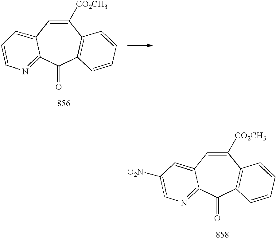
C1([CO2CH3])=CC2=CC([O2N])=CN=C2C(=O)C2=C1C=CC=C2.C1([CO2CH3])=CC2=CC=CN=C2C(=O)C2=C1C=CC=C2
